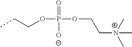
CCCOP(=O)(OCC[N+](C)(C)C)[O-]
